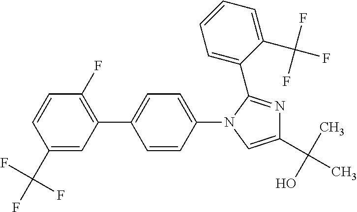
C1(C(F)(F)F)=CC(C2=CC=C(N3C=C(C(C)(O)C)N=C3C3=CC=CC=C3C(F)(F)F)C=C2)=C(F)C=C1
